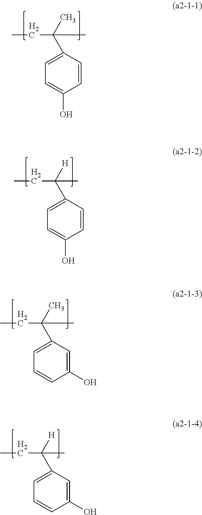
CC(C1=CC=C(O)C=C1)(CC)C.[H]C(C1=CC=C(O)C=C1)(CC)C.CC(C1=CC=CC(O)=C1)(CC)C.[H]C(C1=CC=CC(O)=C1)(CC)C
